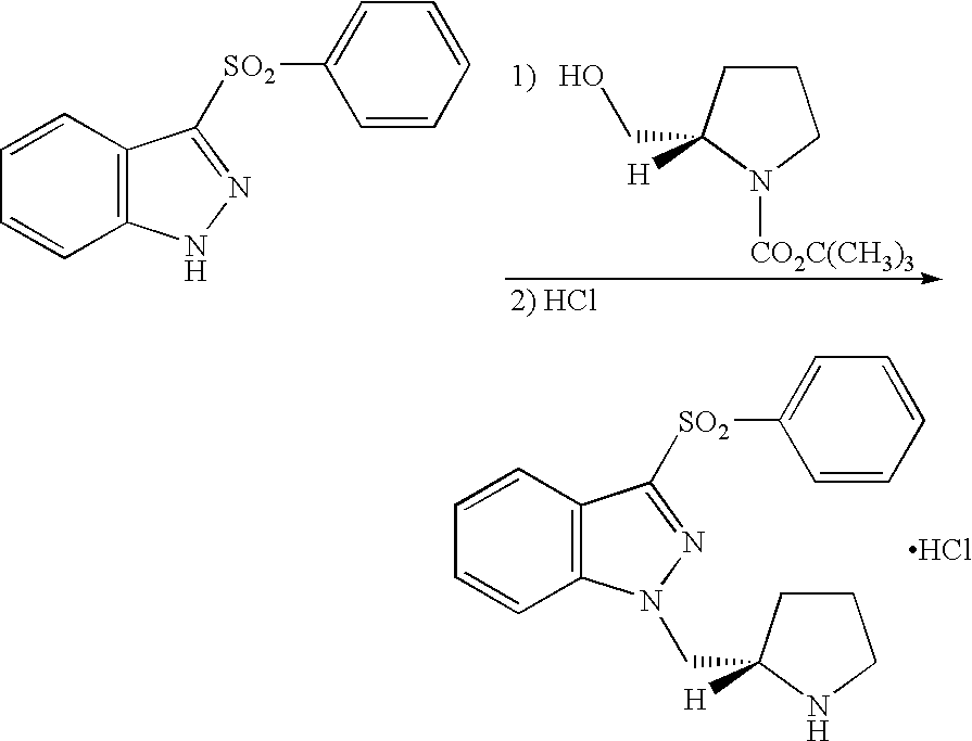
C1CC([H])(CO)N([CO2C(CH3)3])C1.C12=C(C=CC=C1)C([SO2]C1=CC=CC=C1)=NN2.C12=C(C=CC=C1)C([SO2]C1=CC=CC=C1)=NN2CC1([H])CCCN1.Cl
